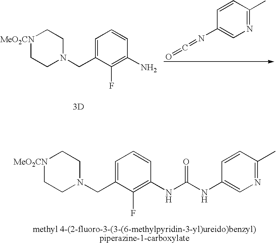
C1=C(CN2CC[MeO2CN]CC2)C(F)=C(N)C=C1.[3D].C1=CC(C)=NC=C1N=C=O.[methyl 4-(2-fluoro-3-(3-(6-methylpyridin-3-yl)ureido)benzyl)piperazine-1-carboxylate].C1=C(CN2CC[MeO2CN]CC2)C(F)=C(NC(NC2=CN=C(C)C=C2)=O)C=C1
